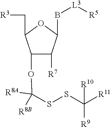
S(SC([R9])([R11])[R10])C([R8B])(OC1C([R7])C(B[L3][R5])OC1C[R3])[R8A]
